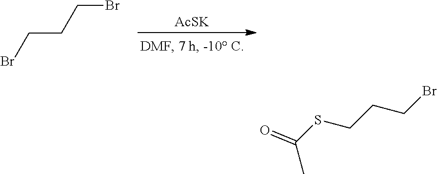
BrCCCBr.[AcSK].C(SCCCBr)(C)=O
